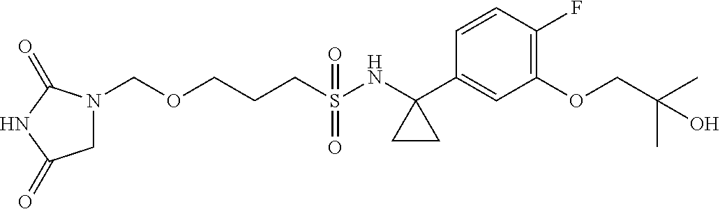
C(S(NC1(C2=CC(OCC(C)(C)O)=C(F)C=C2)CC1)(=O)=O)CCOCN1CC(=O)NC1=O
